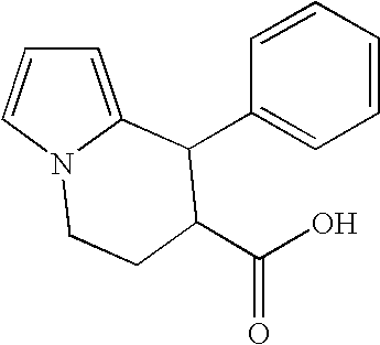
C1=C2N(C=C1)CCC(C(O)=O)C2C1=CC=CC=C1
